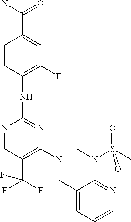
C1=CC(NC2=NC(NCC3=CC=CN=C3N(S(C)(=O)=O)C)=C(C(F)(F)F)C=N2)=C(F)C=C1C(N)=O
